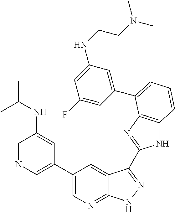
C1(C2=CN=C3C(=C2)C(C2=NC4=C(N2)C=CC=C4C2=CC(NCCN(C)C)=CC(F)=C2)=NN3)=CN=CC(NC(C)C)=C1
